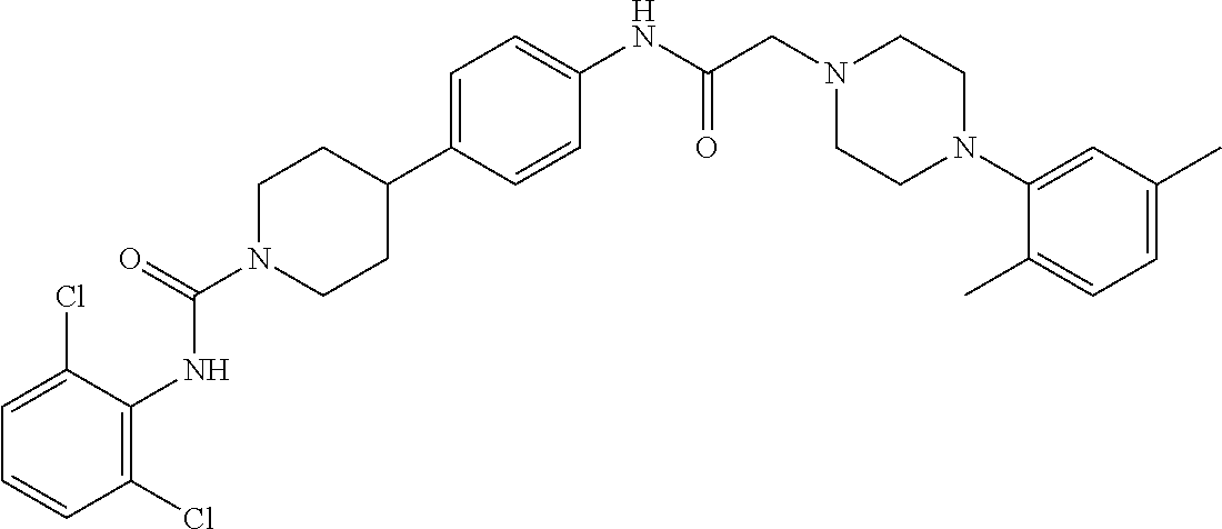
C1(Cl)=C(NC(N2CCC(C3=CC=C(NC(CN4CCN(C5=CC(C)=CC=C5C)CC4)=O)C=C3)CC2)=O)C(Cl)=CC=C1
